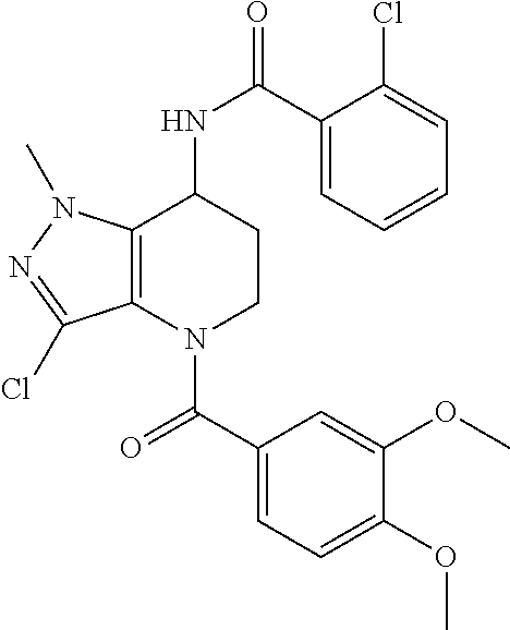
C1(C(=O)N2CCC(NC(=O)C3=CC=CC=C3Cl)C3=C2C(Cl)=NN3C)=CC=C(OC)C(OC)=C1
